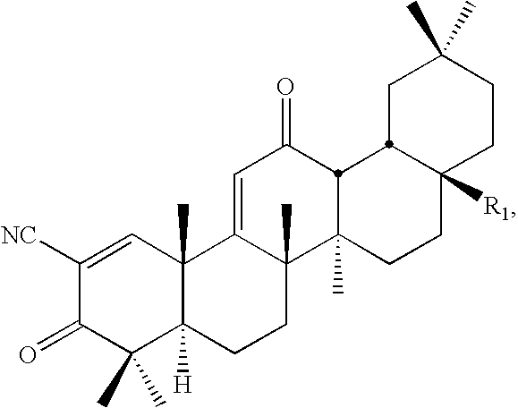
C1([NC])=CC2(C)C([H])(C(C)(C)C1=O)CCC1(C)C2=CC(=O)C2C1(C)CCC1([R1])CCC(C)(C)CC12
